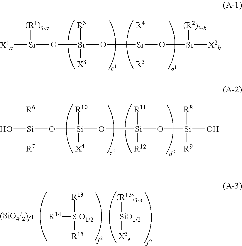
[X1a][Si](O[Si]([R3])([X3])O[Si](O[Si]([X2b])[(R2)3-b])([R4])[R5])[(R1)3-a].O[Si](O[Si]([R10])([X4])O[Si](O[Si](O)([R8])[R9])([R11])[R12])([R6])[R7].[R14][SiO1/2]([R15])[R13].[SiO1/2]([X5e])[(R16)3-e]
